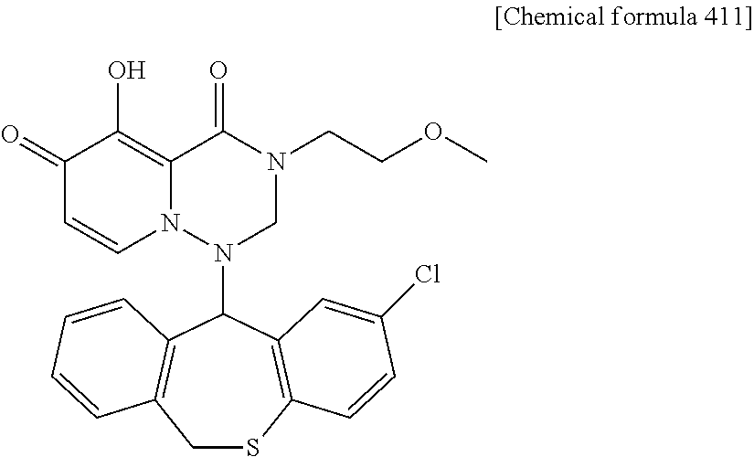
C1SC2=C(C(N3N4C(=C(O)C(=O)C=C4)C(=O)N(CCOC)C3)C3=C1C=CC=C3)C=C(Cl)C=C2
